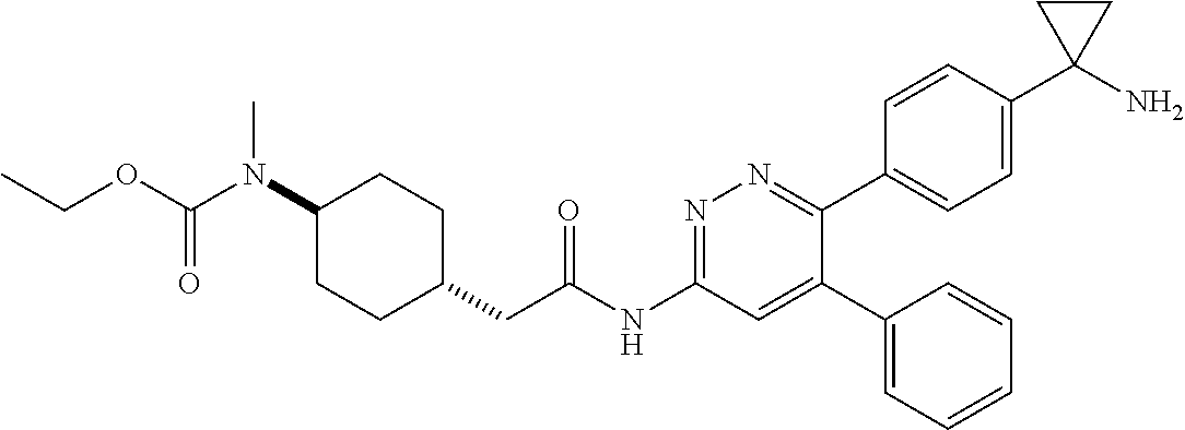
C1(N(C(OCC)=O)C)CCC(CC(NC2=NN=C(C3=CC=C(C4(N)CC4)C=C3)C(C3=CC=CC=C3)=C2)=O)CC1
